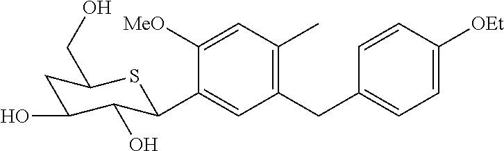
C1([MeO])=CC(C)=C(CC2=CC=C([OEt])C=C2)C=C1C1C(O)C(O)CC(CO)S1
